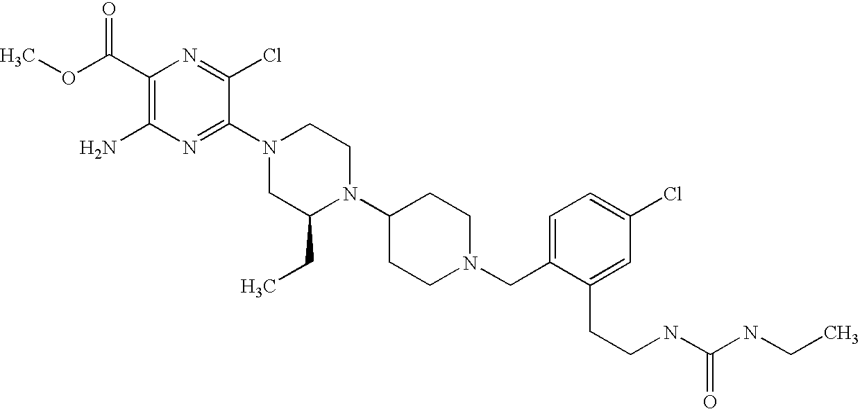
C1(C(OC)=O)=C(N)N=C(N2CC(CC)N(C3CCN(CC4=CC=C(Cl)C=C4CCNC(NCC)=O)CC3)CC2)C(Cl)=N1
